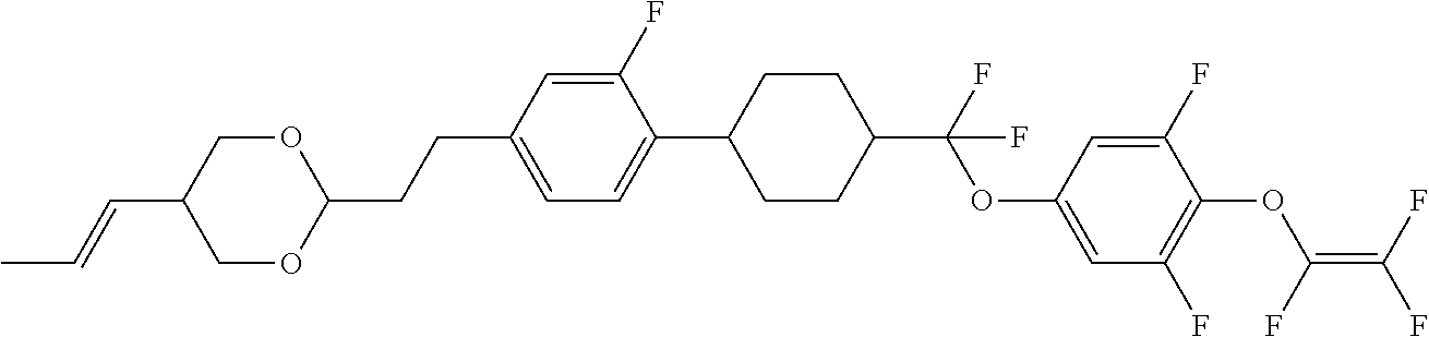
C1CC(C(F)(OC2=CC(F)=C(OC(=C(F)F)F)C(F)=C2)F)CCC1C1=CC=C(CCC2OCC(C=CC)CO2)C=C1F
